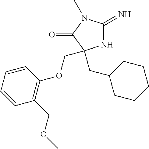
N1C(=N)N(C)C(=O)C1(CC1CCCCC1)COC1=C(COC)C=CC=C1
